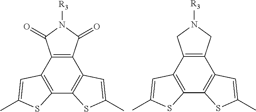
C12=C(C3=C(C4=C1C=C(C)S4)SC(C)=C3)C(=O)N([R3])C2=O.C12=C(C3=C(C4=C1C=C(C)S4)SC(C)=C3)CN([R3])C2
